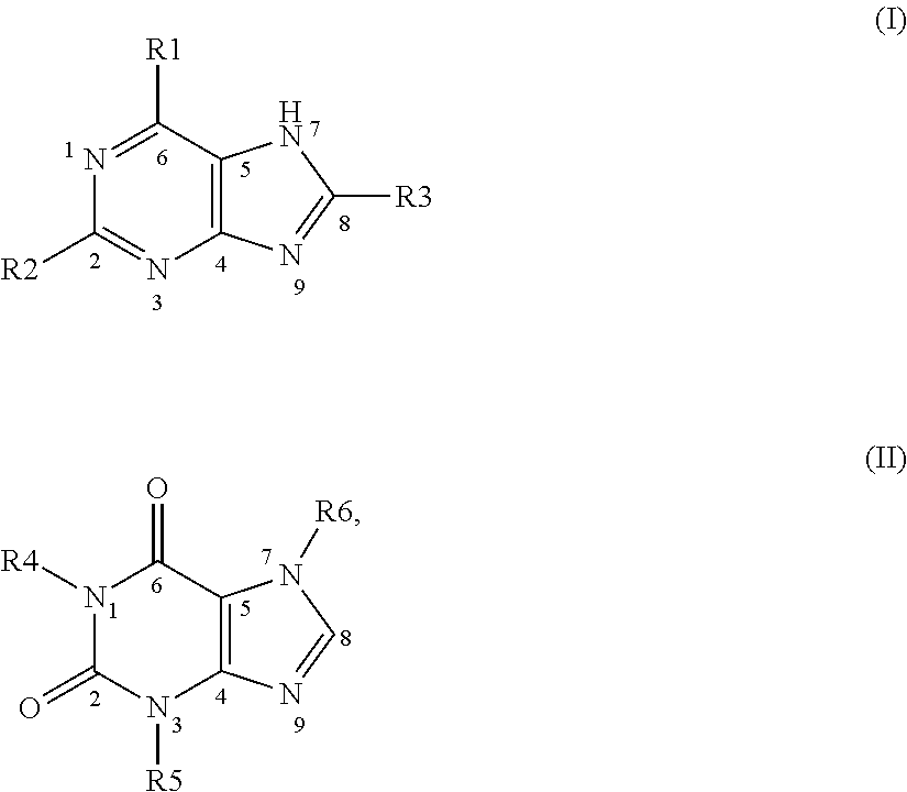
C12=C(C([R1])=NC([R2])=N1)NC([R3])=N2.C12=C(C(=O)N([R4])C(=O)N1[R5])N([R6])C=N2
